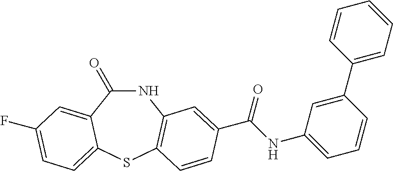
N1C(=O)C2=CC(F)=CC=C2SC2=C1C=C(C(NC1=CC=CC(C3=CC=CC=C3)=C1)=O)C=C2
